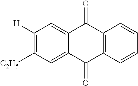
C1([H])=C([C2H5])C=C2C(=C1)C(=O)C1=C(C2=O)C=CC=C1
